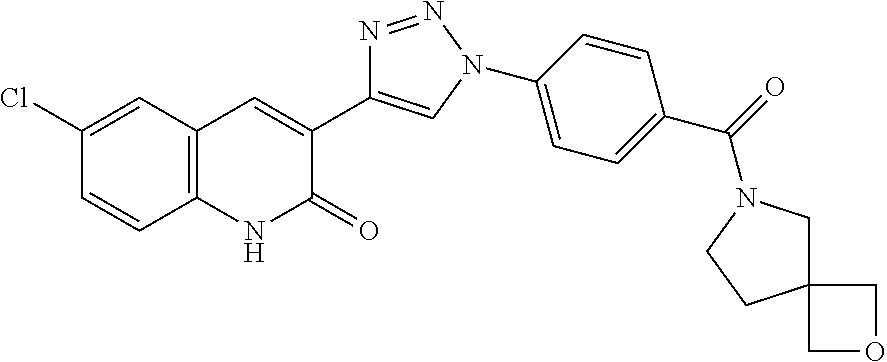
C12=C(C=C(Cl)C=C1)C=C(C1=CN(C3=CC=C(C(=O)N4CCC5(C4)COC5)C=C3)N=N1)C(=O)N2
